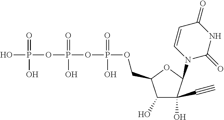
C1(O)C(C#C)(O)C(N2C(=O)NC(=O)C=C2)OC1COP(OP(OP(O)(=O)O)(=O)O)(=O)O
